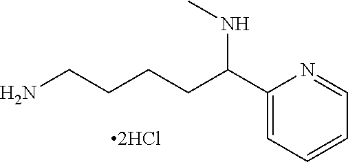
NCCCCC(NC)C1=CC=CC=N1
